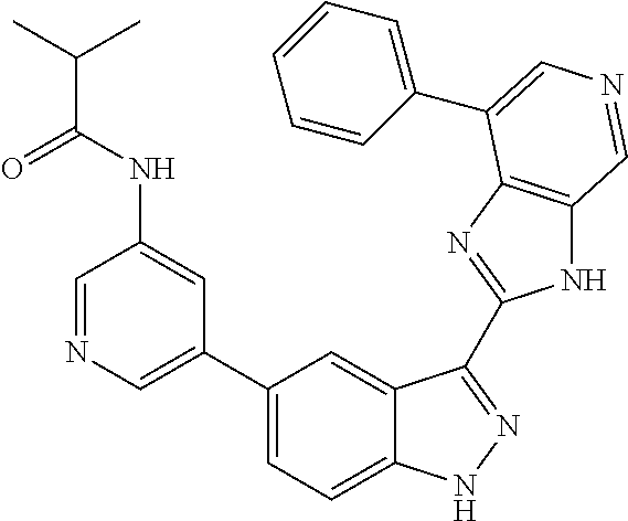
C1=NC=C(C2=CC=C3C(=C2)C(C2=NC4=C(N2)C=NC=C4C2=CC=CC=C2)=NN3)C=C1NC(=O)C(C)C
